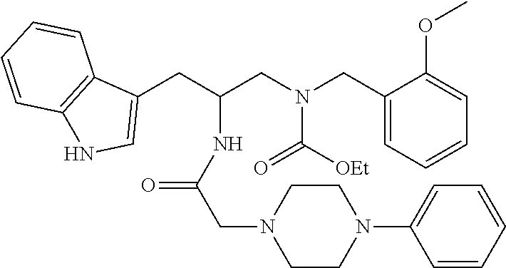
C1(CN(CC(CC2=CNC3=C2C=CC=C3)NC(=O)CN2CCN(C3=CC=CC=C3)CC2)C([OEt])=O)=CC=CC=C1OC
